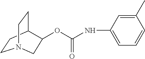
C1CC2CCN1CC2OC(NC1=CC=CC(C)=C1)=O
